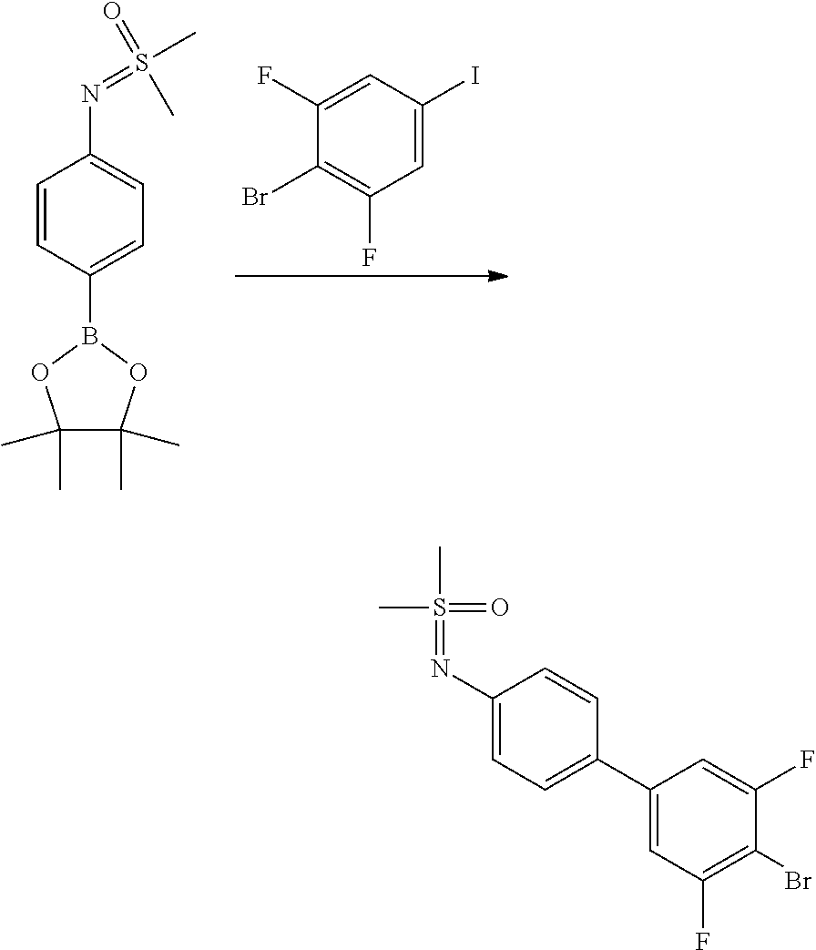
C1=CC(B2OC(C)(C)C(C)(C)O2)=CC=C1N=S(C)(=O)C.C1=C(I)C=C(F)C(Br)=C1F.C1(N=S(C)(C)=O)=CC=C(C2=CC(F)=C(Br)C(F)=C2)C=C1
